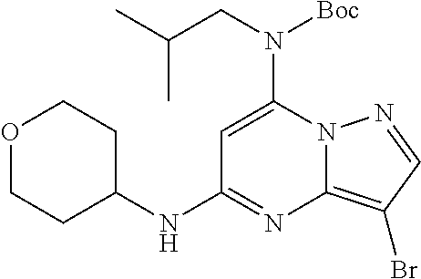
C1=C(N(CC(C)C)[Boc])N2C(=C(Br)C=N2)N=C1NC1CCOCC1
